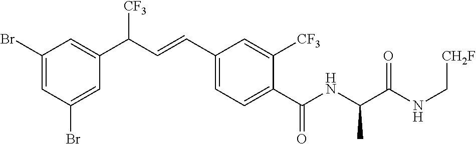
C1=C(Br)C=C(C(C=CC2=CC=C(C(NC(C(NC[CH2F])=O)C)=O)C([CF3])=C2)[CF3])C=C1Br
